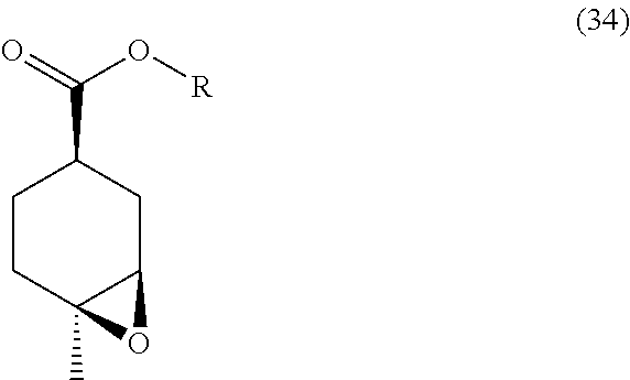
C1CC2(C)C(CC1C(=O)O[R])O2
